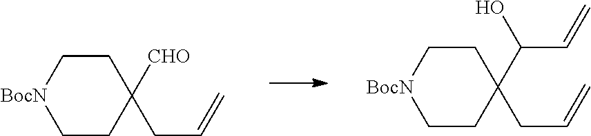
C1CC(CC=C)([CHO])CC[BocN]1.C1CC(CC=C)(C(C=C)O)CC[BocN]1
